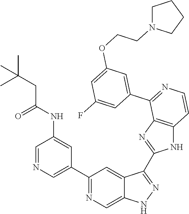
C1(C2=CN=CC(NC(CC(C)(C)C)=O)=C2)=NC=C2C(=C1)C(C1=NC3=C(N1)C=CN=C3C1=CC(OCCN3CCCC3)=CC(F)=C1)=NN2
